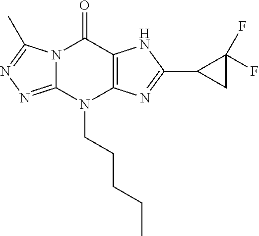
N12C(=NN=C1C)N(CCCCC)C1=C(C2=O)NC(C2CC2(F)F)=N1
